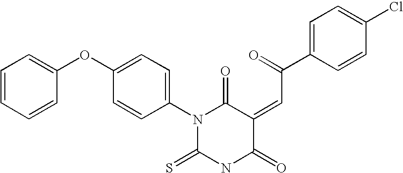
C1=CC=CC(OC2=CC=C(N3C(=S)NC(=O)C(=CC(C4=CC=C(Cl)C=C4)=O)C3=O)C=C2)=C1
